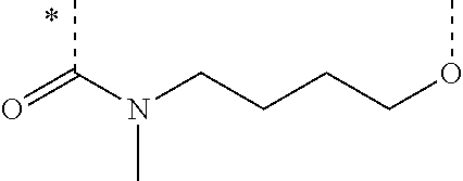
CC(N(CCCCOC)C)=O
